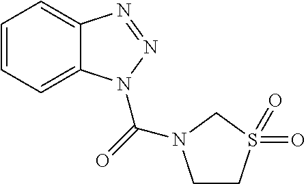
C1=CC=C2C(=C1)N=NN2C(=O)N1CCS(=O)(=O)C1
